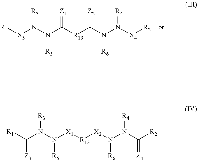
[X3](N(N(C([R13]C(N(N([X4][R2])[R4])[R6])=[Z2])=[Z1])[R5])[R3])[R1].C(N(N([X1][R13][X2]N(N(C([R2])=[Z4])[R4])[R6])[R5])[R3])([R1])[Z3]
